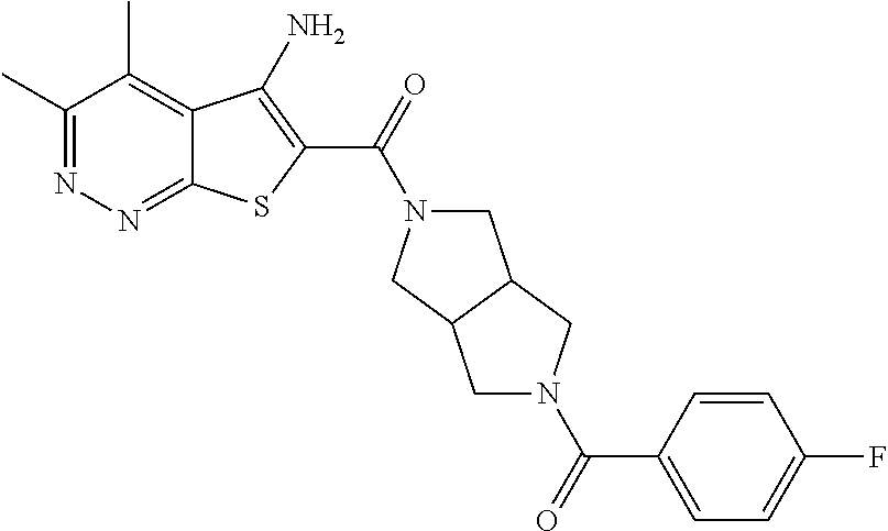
C1(C)=NN=C2C(=C1C)C(N)=C(C(=O)N1CC3C(C1)CN(C(C1=CC=C(F)C=C1)=O)C3)S2
